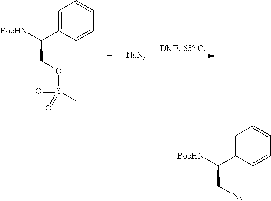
C1=CC(C([BocHN])COS(C)(=O)=O)=CC=C1.[NaN3].C1=CC(C([BocHN])C[N3])=CC=C1
